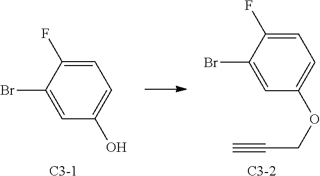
C1=C(F)C(Br)=CC(O)=C1.[C3-1].[C3-2].C1=C(F)C(Br)=CC(OCC#C)=C1
